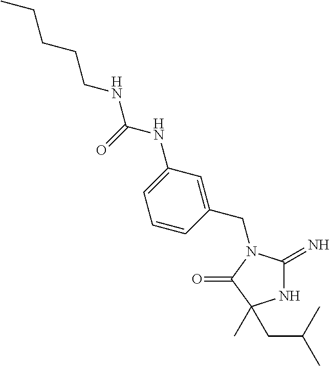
N1C(=N)N(CC2=CC(NC(NCCCCC)=O)=CC=C2)C(=O)C1(C)CC(C)C
